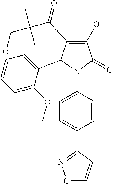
C1(O)=C(C(C(CO)(C)C)=O)C(C2=CC=CC=C2OC)N(C2=CC=C(C3=NOC=C3)C=C2)C1=O
